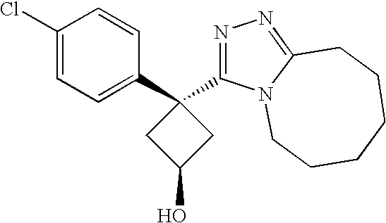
C1(Cl)=CC=C(C2(C3=NN=C4N3CCCCCC4)CC(O)C2)C=C1
